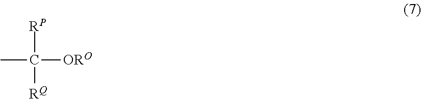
[RP]C([RQ])([ORO])C
